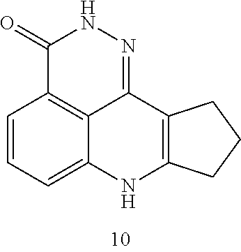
C1(=O)C2=C3C(=NN1)C1=C(NC3=CC=C2)CCC1
